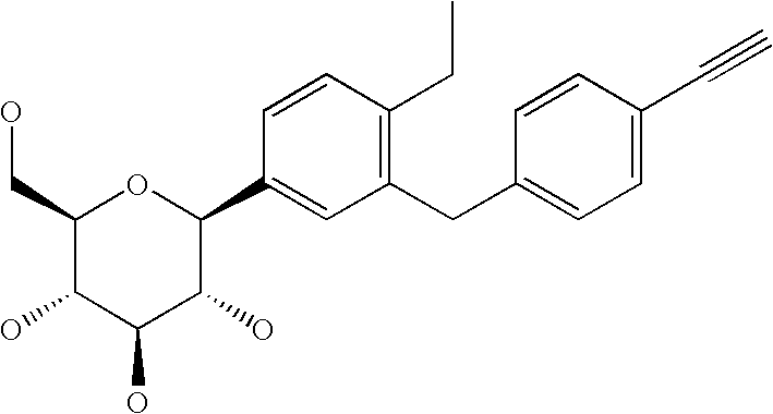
C1(CC2=CC=C(C#C)C=C2)=C(CC)C=CC(C2OC(CO)C(O)C(O)C2O)=C1
